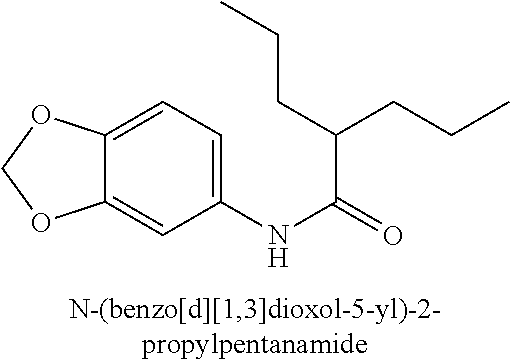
C12=CC(NC(=O)C(CCC)CCC)=CC=C1OCO2
